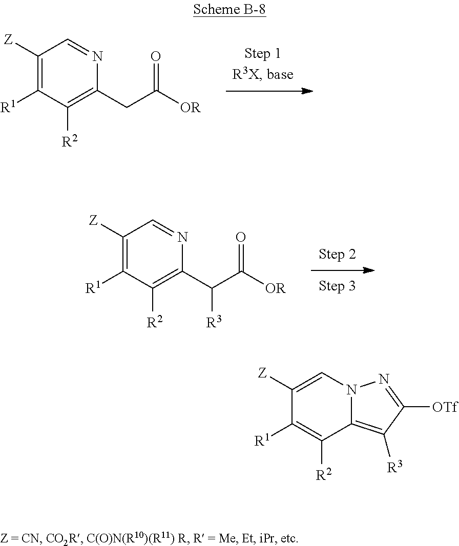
C1([Z])=C([R1])C([R2])=C(CC([OR])=O)N=C1.C1([Z])=C([R1])C([R2])=C(C(C([OR])=O)[R3])N=C1.C1([Z])=CN2C(=C([R3])C([OTf])=N2)C([R2])=C1[R1]
